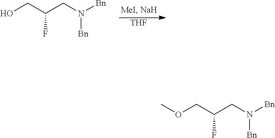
OCC(CN([Bn])[Bn])F.[THF].O(CC(CN([Bn])[Bn])F)C
